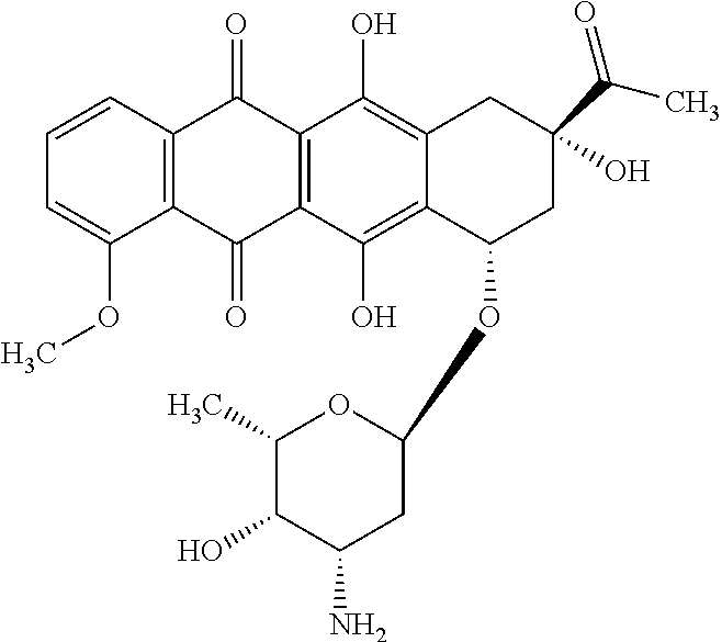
C1=CC=C(OC)C2=C1C(=O)C1=C(C2=O)C(O)=C2C(=C1O)CC(O)(C(C)=O)CC2OC1CC(N)C(O)C(C)O1
